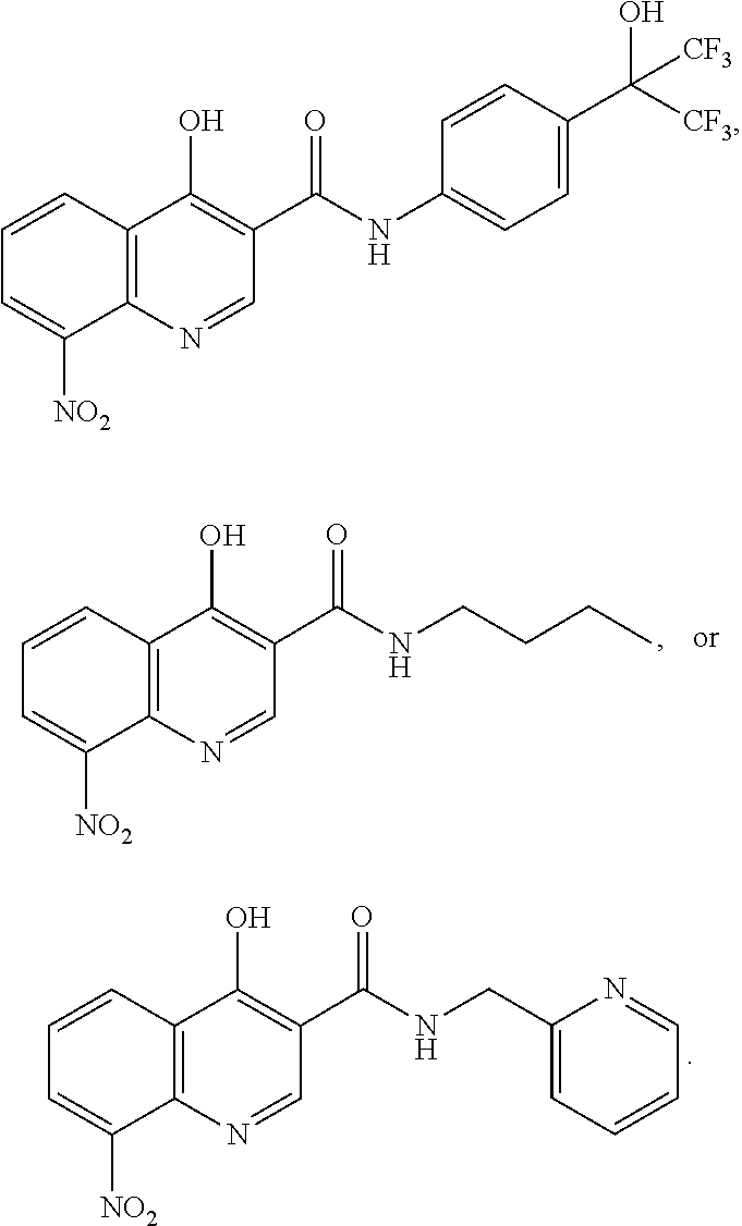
C(CCC)NC(C1=C(O)C2=C(C([NO2])=CC=C2)N=C1)=O.C(C1=CC=CC=N1)NC(C1=C(O)C2=C(C([NO2])=CC=C2)N=C1)=O.C1=NC2=C(C(O)=C1C(=O)NC1=CC=C(C([CF3])([CF3])O)C=C1)C=CC=C2[NO2]
